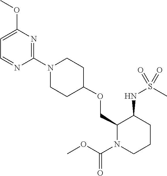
C1(OCC2C(NS(C)(=O)=O)CCCN2C(OC)=O)CCN(C2=NC(OC)=CC=N2)CC1
